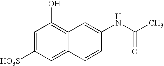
C1=C([HO3S])C=C2C(=C1O)C=C(NC(C)=O)C=C2
